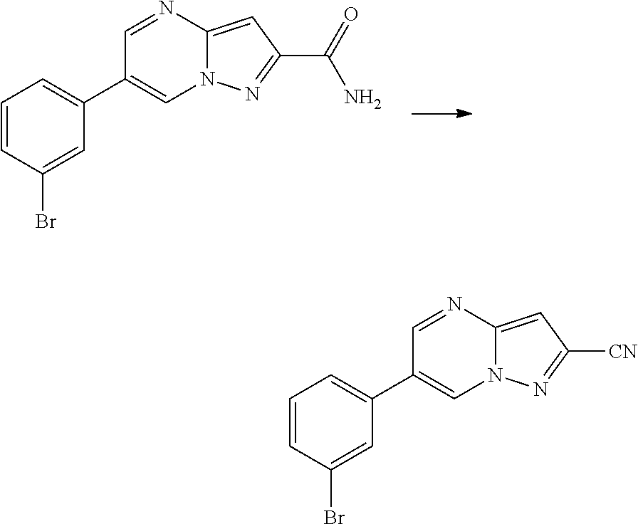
C1=NC2=CC(C(=O)N)=NN2C=C1C1=CC=CC(Br)=C1.C1=NC2=CC([CN])=NN2C=C1C1=CC=CC(Br)=C1
